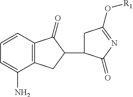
C12=C(C=CC=C1N)C(=O)C(C1CC(O[R1])=NC1=O)C2
